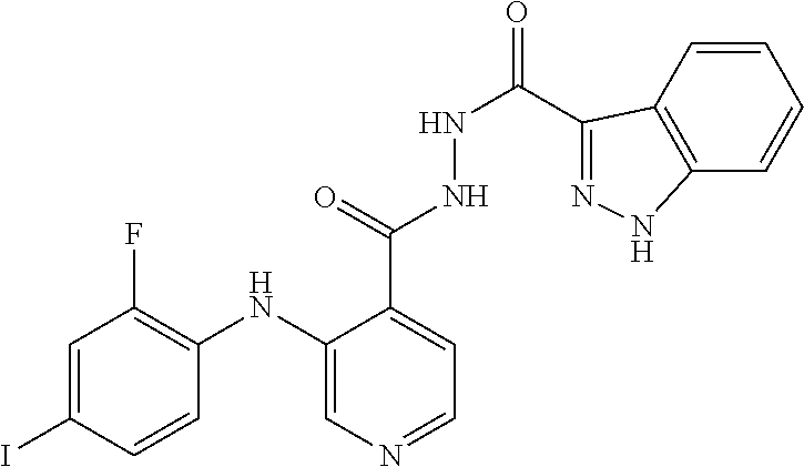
C1=C(I)C=CC(NC2=CN=CC=C2C(NNC(=O)C2=NNC3=C2C=CC=C3)=O)=C1F
